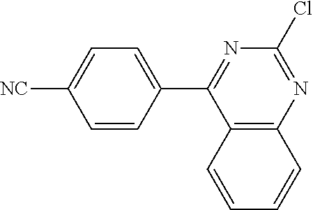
[NC]C1=CC=C(C2=NC(Cl)=NC3=C2C=CC=C3)C=C1
